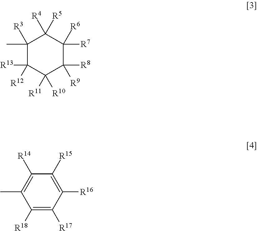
C1(C)([R3])C([R13])([R12])C([R11])([R10])C([R8])([R9])C([R7])([R6])C1([R4])[R5].C1([R18])=C([R17])C([R16])=C([R15])C([R14])=C1C
